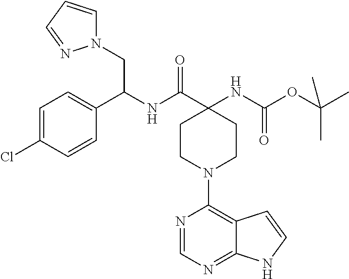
N(C(OC(C)(C)C)=O)C1(C(NC(CN2C=CC=N2)C2=CC=C(Cl)C=C2)=O)CCN(C2=C3C(=NC=N2)NC=C3)CC1
